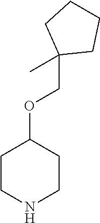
C1CNCCC1OCC1(C)CCCC1
